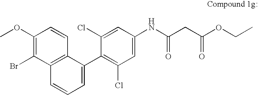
C1(OC)=C(Br)C2=C(C=C1)C(C1=C(Cl)C=C(NC(CC(OCC)=O)=O)C=C1Cl)=CC=C2
